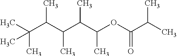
CC(C(C(C(C(OC(C(C)C)=O)C)C)C)C)(C)C
